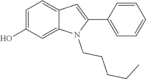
C1=C(O)C=C2C(=C1)C=C(C1=CC=CC=C1)N2CCCCC
